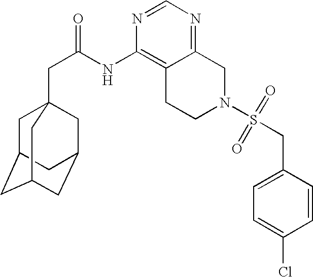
C1C2CC3CC(CC1(CC(=O)NC1=C4C(=NC=N1)CN(S(CC1=CC=C(Cl)C=C1)(=O)=O)CC4)C3)C2
